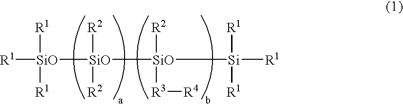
[SiO]([R1])([SiO]([SiO]([Si]([R1])([R1])[R1])([R2])[R3][R4])([R2])[R2])([R1])[R1]
